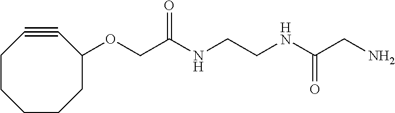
C1C(OCC(NCCNC(CN)=O)=O)C#CCCCC1
